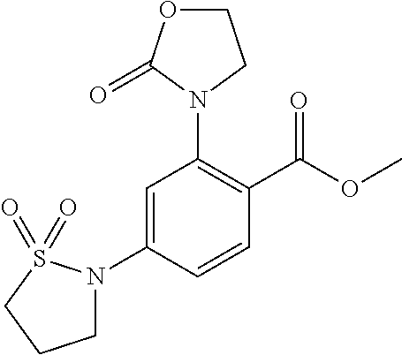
C1=C(N2CCCS2(=O)=O)C=CC(C(OC)=O)=C1N1CCOC1=O
